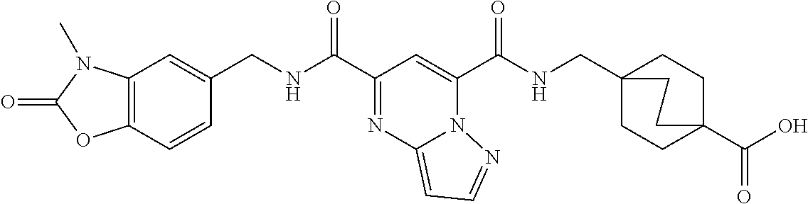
C1(C(NCC2=CC3=C(C=C2)OC(=O)N3C)=O)=NC2=CC=NN2C(C(NCC23CCC(C(O)=O)(CC2)CC3)=O)=C1
